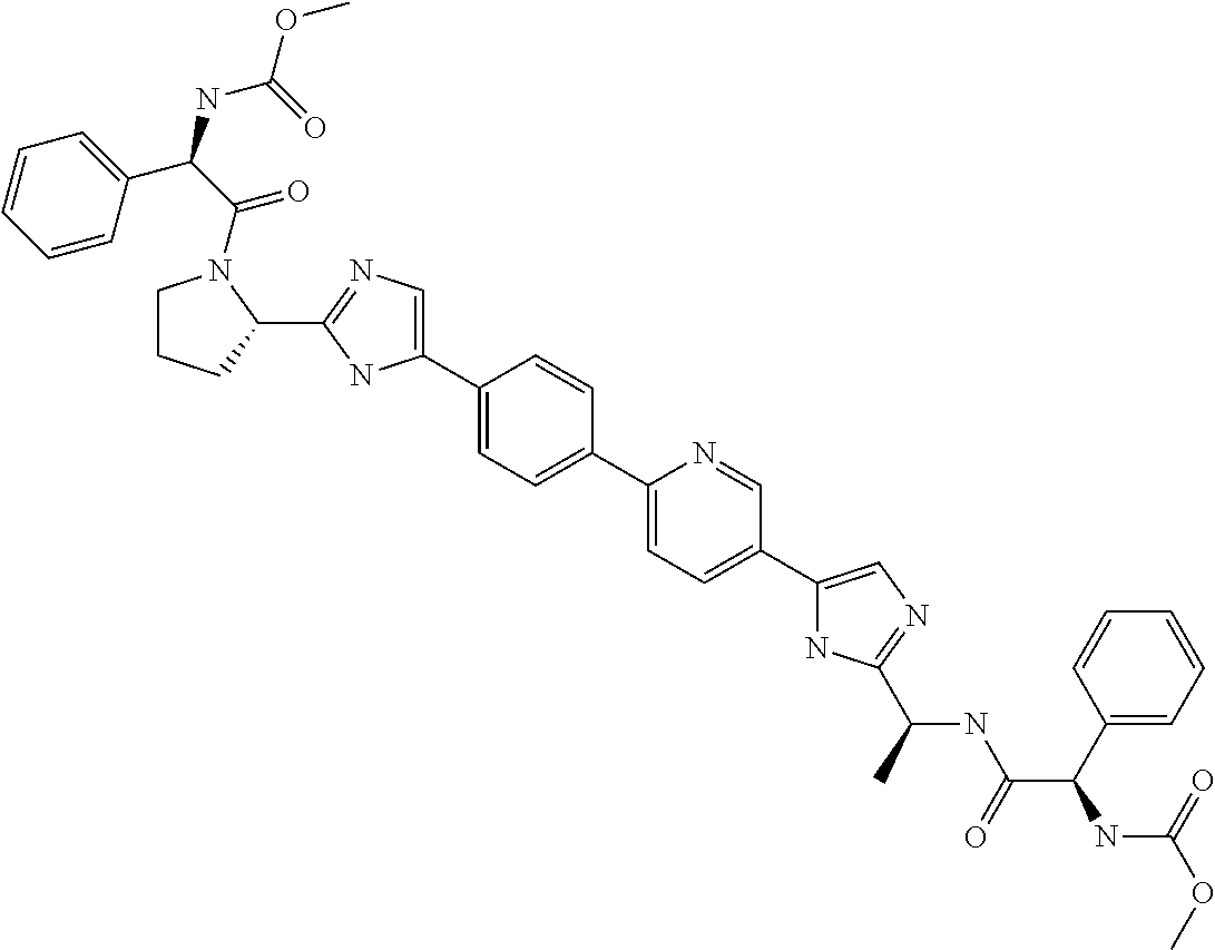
C1(C2=CC=C(C3=CC=C(C4=CN=C(C(NC(C(NC(OC)=O)C5=CC=CC=C5)=O)C)N4)C=N3)C=C2)=CN=C(C2CCCN2C(C(C2=CC=CC=C2)NC(=O)OC)=O)N1
